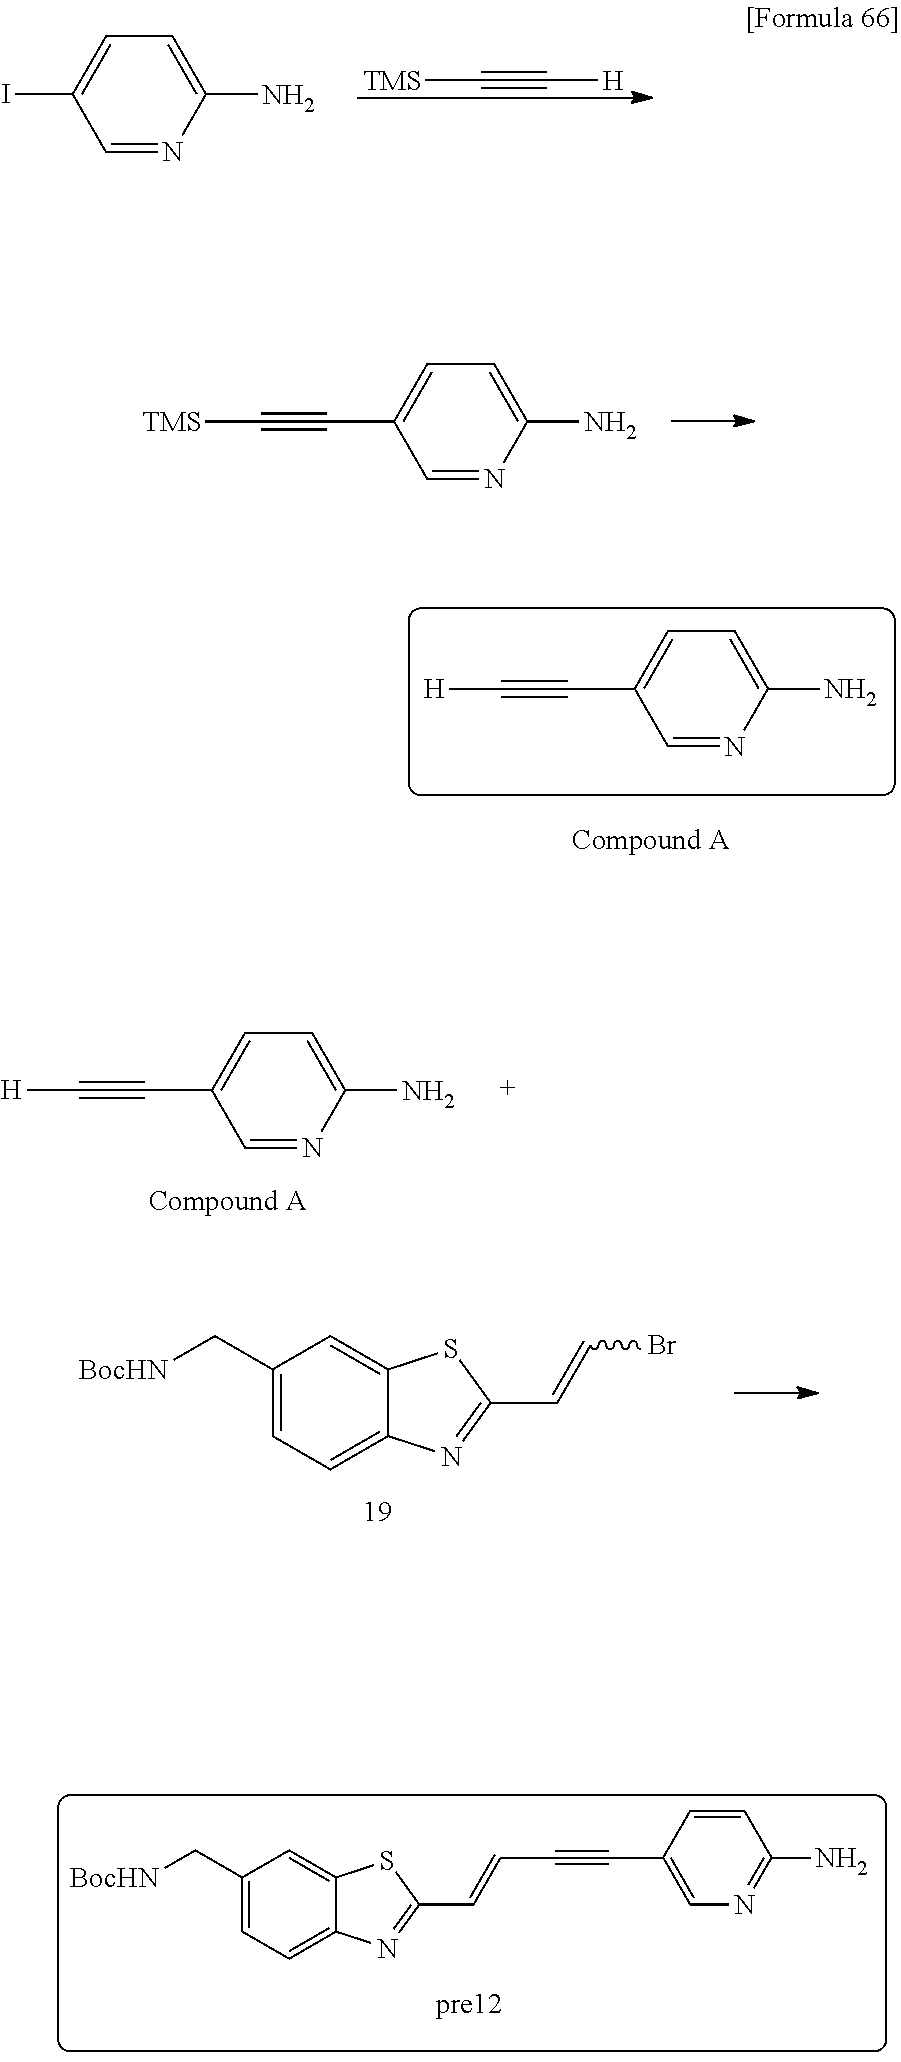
C1=NC(N)=CC=C1C#C[H].C1=NC(N)=CC=C1I.[TMS]C#C[H].C1=NC(N)=CC=C1C#C[TMS].C1=NC(N)=CC=C1C#C[H].[BocHN]CC1=CC=C2C(=C1)SC(C=CBr)=N2.[BocHN]CC1=CC=C2C(=C1)SC(C=CC#CC1=CN=C(N)C=C1)=N2
